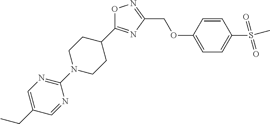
O1C(C2CCN(C3=NC=C(CC)C=N3)CC2)=NC(COC2=CC=C(S(C)(=O)=O)C=C2)=N1
